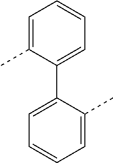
C1=C(C)C(C2=CC=CC=C2C)=CC=C1
